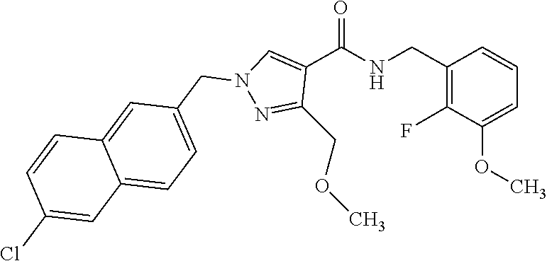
C1(CNC(C2=CN(CC3=CC=C4C(=C3)C=CC(Cl)=C4)N=C2COC)=O)=C(F)C(OC)=CC=C1
